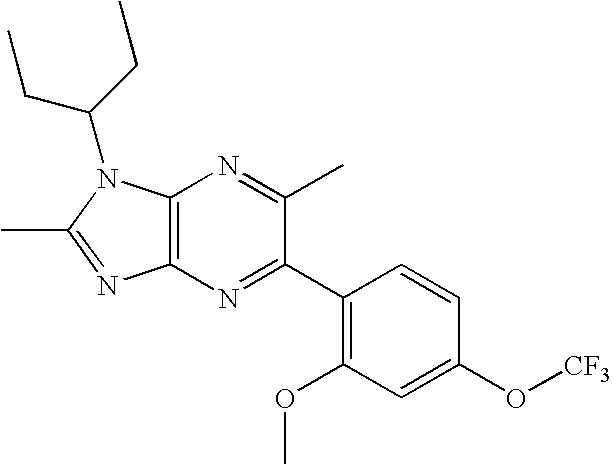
C12=C(N=C(C3=C(OC)C=C(O[CF3])C=C3)C(C)=N1)N=C(C)N2C(CC)CC
